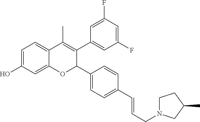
C1=C2C(=CC=C1O)C(C)=C(C1=CC(F)=CC(F)=C1)C(C1=CC=C(C=CCN3CCC(C)C3)C=C1)O2
